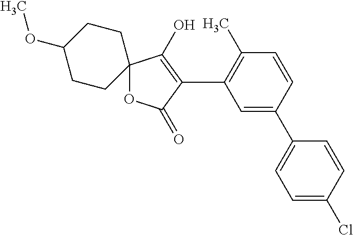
C1=CC(C2=CC=C(Cl)C=C2)=CC(C2=C(O)C3(OC2=O)CCC(OC)CC3)=C1C
